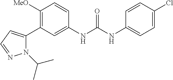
C1([OMe])=C(C2=CC=NN2C(C)C)C=C(NC(=O)NC2=CC=C(Cl)C=C2)C=C1
